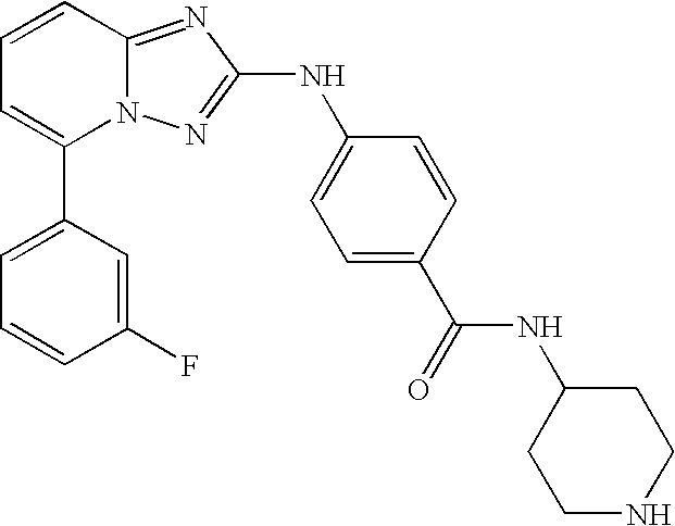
C1(C2=CC=CC3=NC(NC4=CC=C(C(NC5CCNCC5)=O)C=C4)=NN23)=CC=CC(F)=C1
